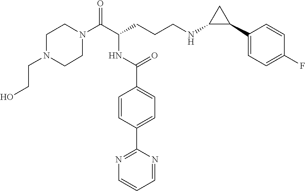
C1N(C(C(CCCNC2C(C3=CC=C(F)C=C3)C2)NC(C2=CC=C(C3=NC=CC=N3)C=C2)=O)=O)CCN(CCO)C1
